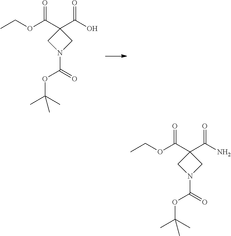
CCOC(C1(C(O)=O)CN(C(OC(C)(C)C)=O)C1)=O.CCOC(C1(C(N)=O)CN(C(OC(C)(C)C)=O)C1)=O
